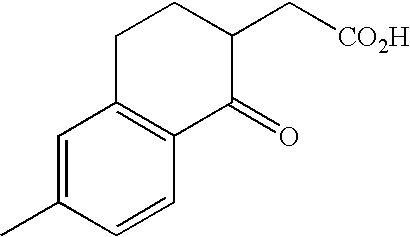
C1=C(C)C=CC2=C1CCC(C[CO2H])C2=O
